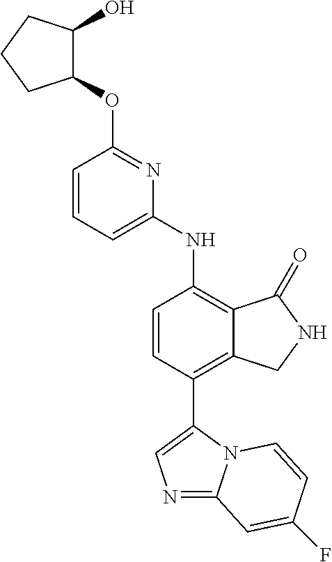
N1=C2N(C(C3=C4C(=C(NC5=CC=CC(OC6C(O)CCC6)=N5)C=C3)C(=O)NC4)=C1)C=CC(F)=C2
